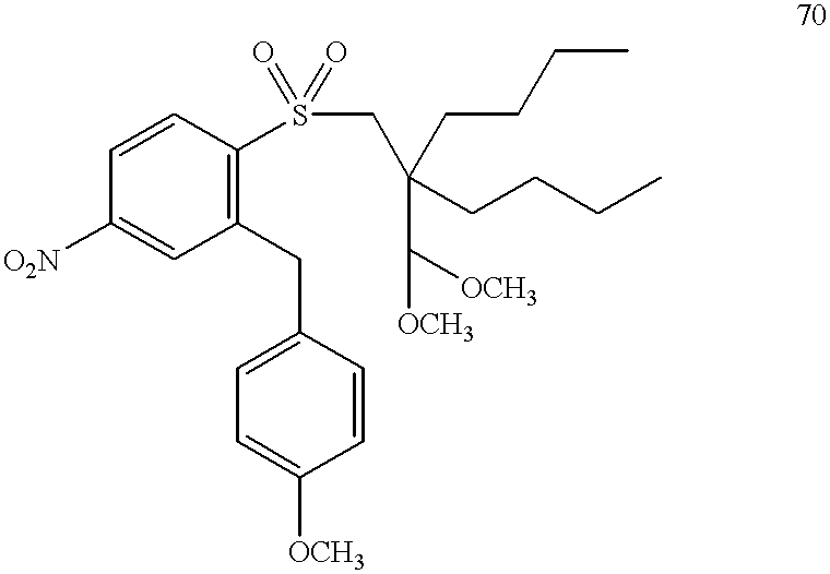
C1([O2N])=CC(CC2=CC=C([OCH3])C=C2)=C(S(CC(CCCC)(CCCC)C([OCH3])[OCH3])(=O)=O)C=C1
